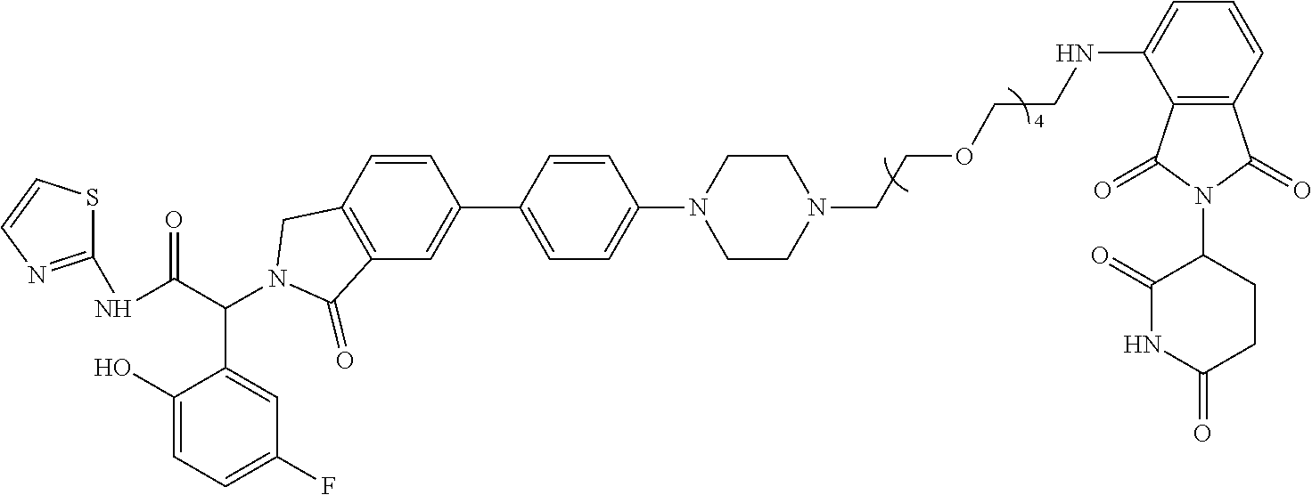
O=C1CCC(N2C(=O)C3=C(C(NCCCOCCN4CCN(C5=CC=C(C6=CC7=C(CN(C(C(NC8=NC=CS8)=O)C8=CC(F)=CC=C8O)C7=O)C=C6)C=C5)CC4)=CC=C3)C2=O)C(=O)N1
